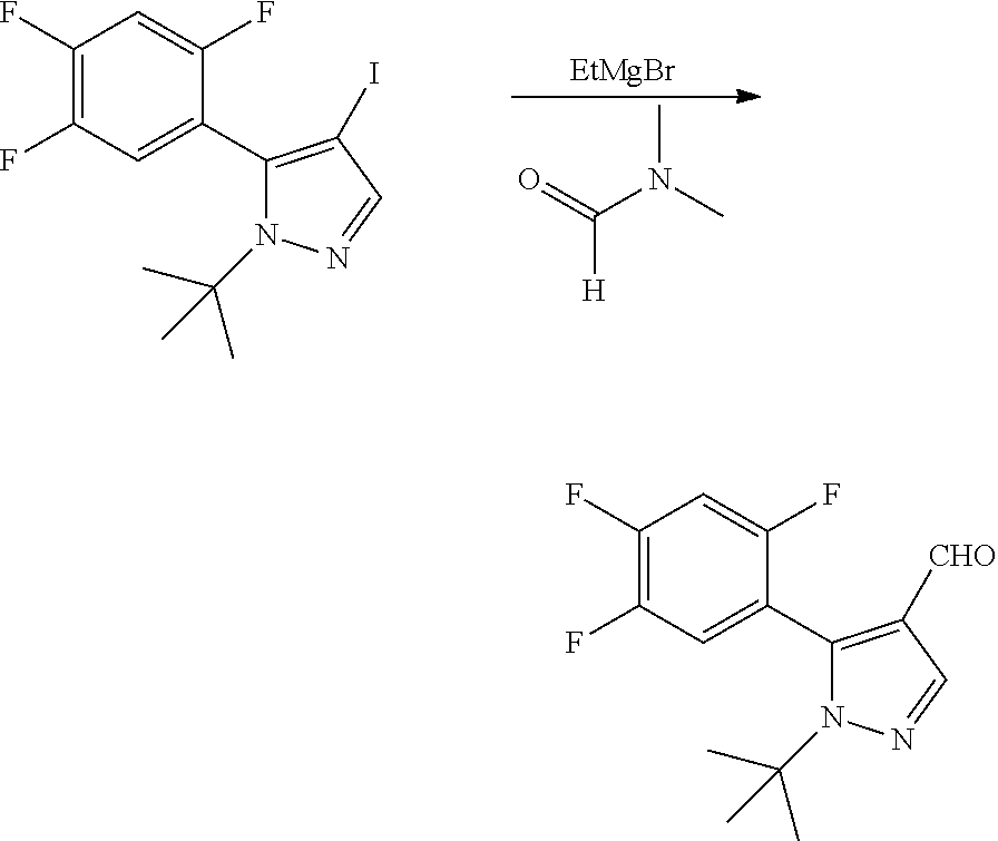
C1(F)=C(F)C=C(C2=C([CHO])C=NN2C(C)(C)C)C(F)=C1.C1(F)=C(F)C=C(C2=C(I)C=NN2C(C)(C)C)C(F)=C1.O=C(N(C)C)[H].[EtMgBr]
